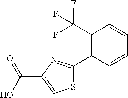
S1C(C2=C(C(F)(F)F)C=CC=C2)=NC(C(O)=O)=C1
